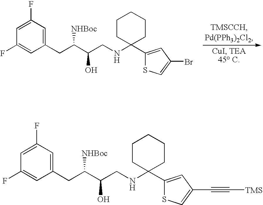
C1CC(NCC(C(CC2=CC(F)=CC(F)=C2)[NHBoc])O)(C2=CC(Br)=CS2)CCC1.C1CC(NCC(C(CC2=CC(F)=CC(F)=C2)[NHBoc])O)(C2=CC(C#C[TMS])=CS2)CCC1
